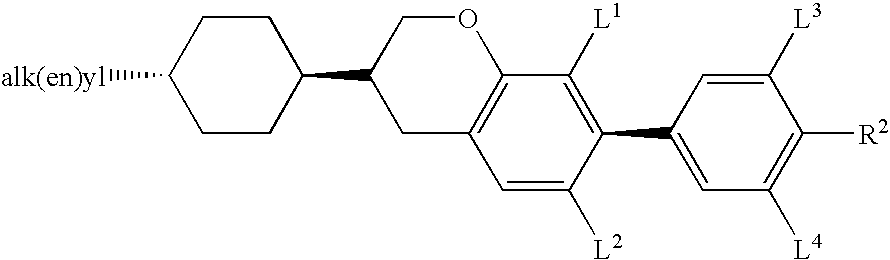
C1(C2=CC([L4])=C([R2])C([L3])=C2)=C([L1])C2=C(C=C1[L2])CC(C1CCC([alk(en)yl])CC1)CO2
